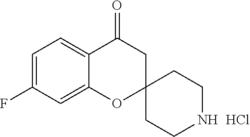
C1=C(F)C=C2C(=C1)C(=O)CC1(O2)CCNCC1.Cl
